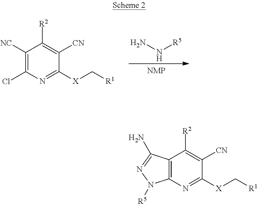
C1([NC])=C(Cl)N=C([X]C[R1])C([CN])=C1[R2].NN[R5].C12=C(N=C([X]C[R1])C([CN])=C1[R2])N([R5])N=C2N
